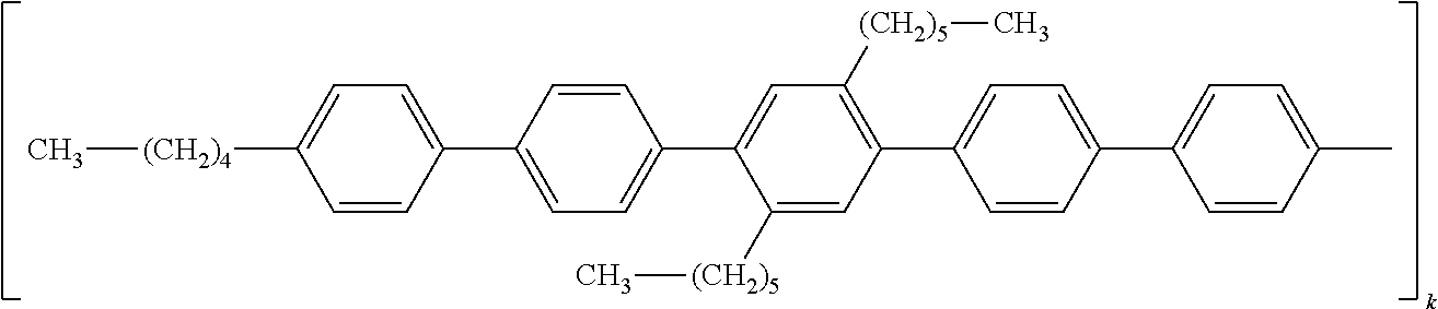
C1=CC([(CH2)4]C)=CC=C1C1=CC=C(C2=CC([(CH2)5]C)=C(C3=CC=C(C4=CC=C(C)C=C4)C=C3)C=C2[(CH2)5]C)C=C1
